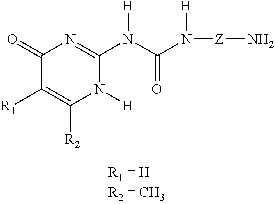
C1(=O)C([R1])=C([R2])N([H])C(N(C(N([Z]N)[H])=O)[H])=N1
